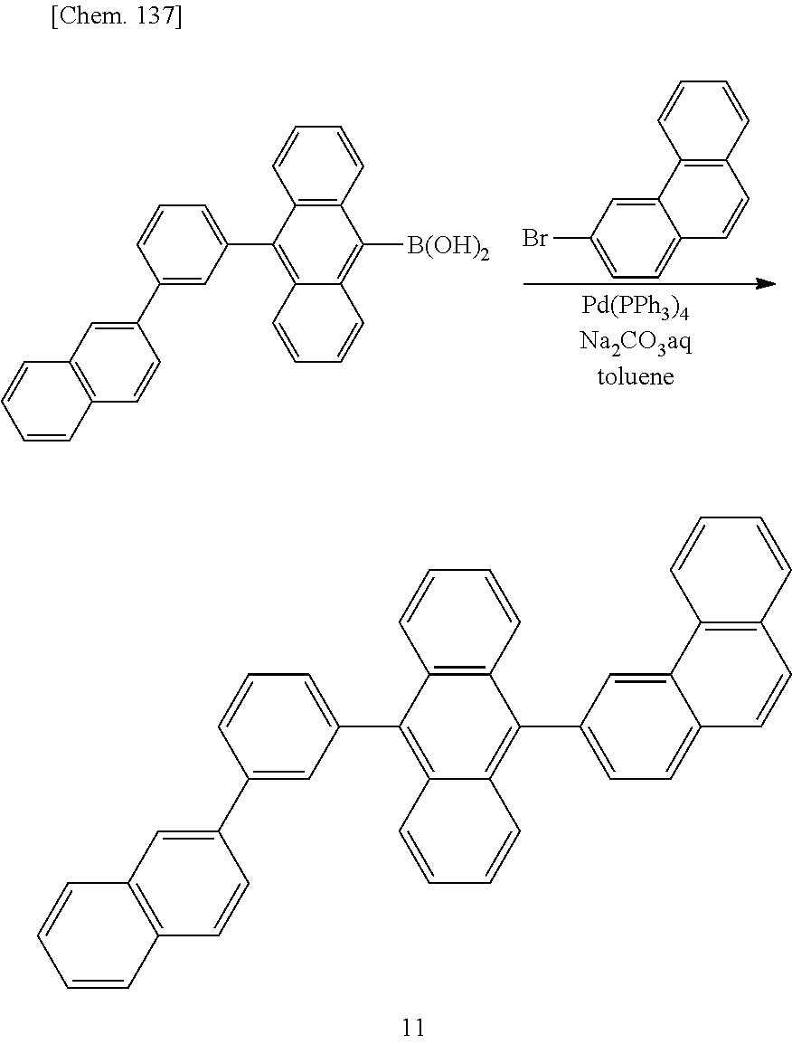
C1(C2=CC3=C(C=C2)C=CC=C3)=CC(C2=C3C(=C(C4=CC=C5C=CC6=C(C5=C4)C=CC=C6)C4=C2C=CC=C4)C=CC=C3)=CC=C1.BrC1=CC=C2C=CC3=C(C2=C1)C=CC=C3.C1(C2=CC3=C(C=C2)C=CC=C3)=CC(C2=C3C(=C([B(OH)2])C4=C2C=CC=C4)C=CC=C3)=CC=C1
